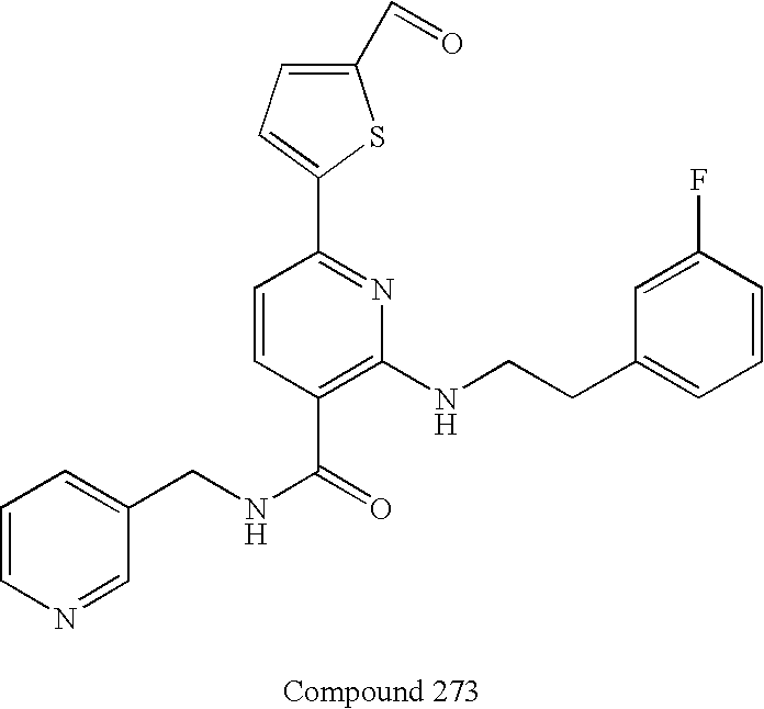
C1=CN=CC(CNC(=O)C2=C(NCCC3=CC=CC(F)=C3)N=C(C3=CC=C(C=O)S3)C=C2)=C1
